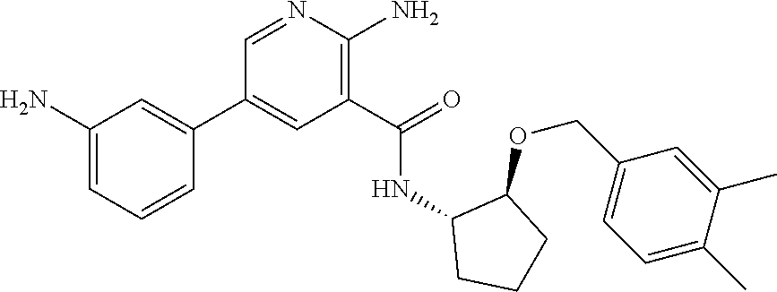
N1=CC(C2=CC(N)=CC=C2)=CC(C(=O)NC2CCCC2OCC2=CC=C(C)C(C)=C2)=C1N
